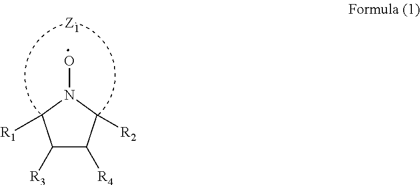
C1([R3])C([R4])C([R2])N(O)C1[R1].[Z1]
